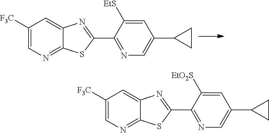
C1([F3C])=CN=C2C(=C1)N=C(C1=NC=C(C3CC3)C=C1[EtS])S2.C1([F3C])=CN=C2C(=C1)N=C(C1=NC=C(C3CC3)C=C1[EtO2S])S2
